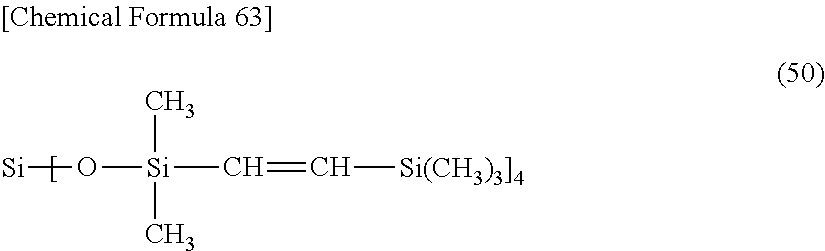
[Si]O[Si](C=C[Si(CH3)3]4])(C)C
